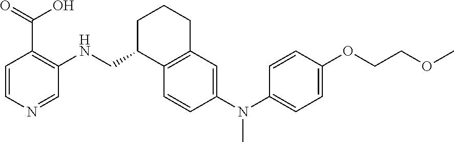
C1=CC(N(C2=CC=C(OCCOC)C=C2)C)=CC2=C1C(CNC1=C(C(O)=O)C=CN=C1)CCC2
